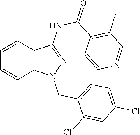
C1=CC=CC2=C1C(NC(=O)C1=C(C)C=NC=C1)=NN2CC1=CC=C(Cl)C=C1Cl
